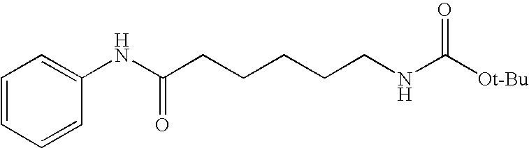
C1=CC=CC(NC(CCCCCNC([Ot-Bu])=O)=O)=C1
